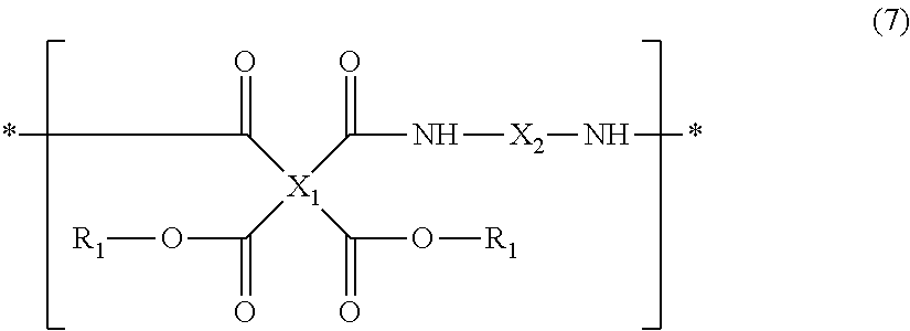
C([X1](C(=O)O[R1])(C(=O)O[R1])C(=O)N[X2]N*)(*)=O
